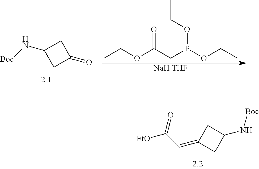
CCOC(CP(OCC)OCC)=O.[NaH THF].C1C(N[Boc])CC1=O.C1(=CC([EtO])=O)CC(N[Boc])C1
